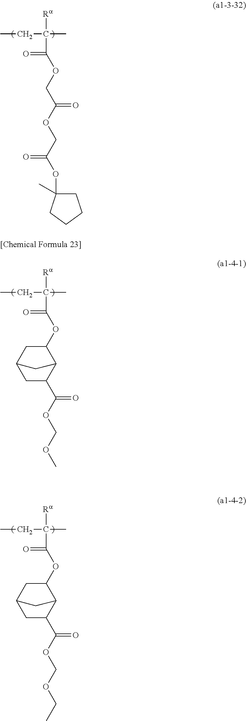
CCC(C)([Ra])C(=O)OCC(OCC(OC1(C)CCCC1)=O)=O.CCC(C)([Ra])C(=O)OC1CC2CC(C(OCOC)=O)C1C2.CCC(C)([Ra])C(=O)OC1CC2CC(C(OCOCC)=O)C1C2
